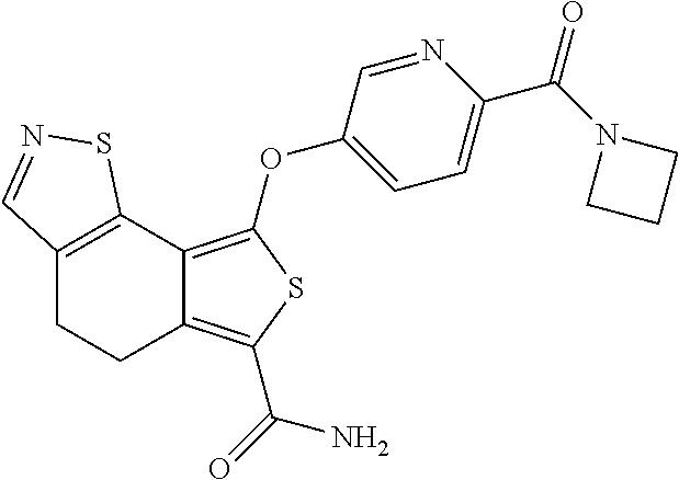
C12=C(C3=C(OC4=CC=C(C(N5CCC5)=O)N=C4)SC(C(=O)N)=C3CC1)SN=C2
